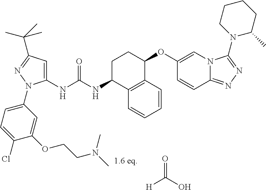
[H]C(=O)O.C1(NC(NC2C3=C(C(OC4=CN5C(=NN=C5N5CCCCC5C)C=C4)CC2)C=CC=C3)=O)=CC(C(C)(C)C)=NN1C1=CC=C(Cl)C(OCCN(C)C)=C1
